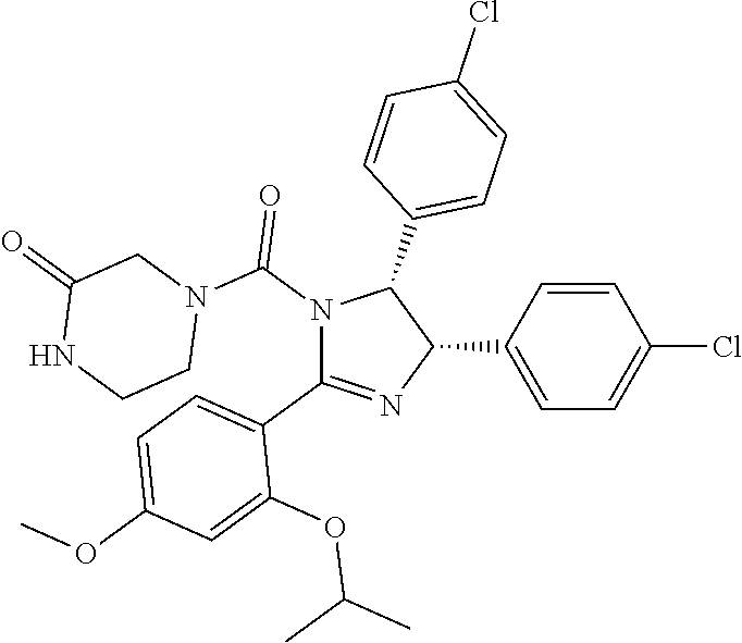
C1=CC(C2C(C3=CC=C(Cl)C=C3)N(C(=O)N3CC(=O)NCC3)C(C3=CC=C(OC)C=C3OC(C)C)=N2)=CC=C1Cl
